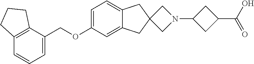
C1=C(OCC2=CC=CC3=C2CCC3)C=C2C(=C1)CC1(C2)CN(C2CC(C(O)=O)C2)C1
